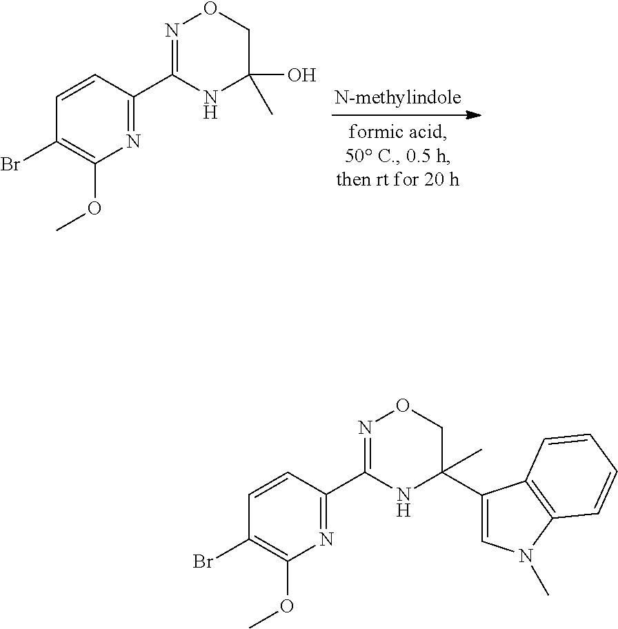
N1=C(C2=NOCC(O)(C)N2)C=CC(Br)=C1OC.N1=C(C2=NOCC(C)(C3=CN(C)C4=C3C=CC=C4)N2)C=CC(Br)=C1OC
